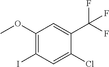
C1(OC)=C(I)C=C(Cl)C(C(F)(F)F)=C1
